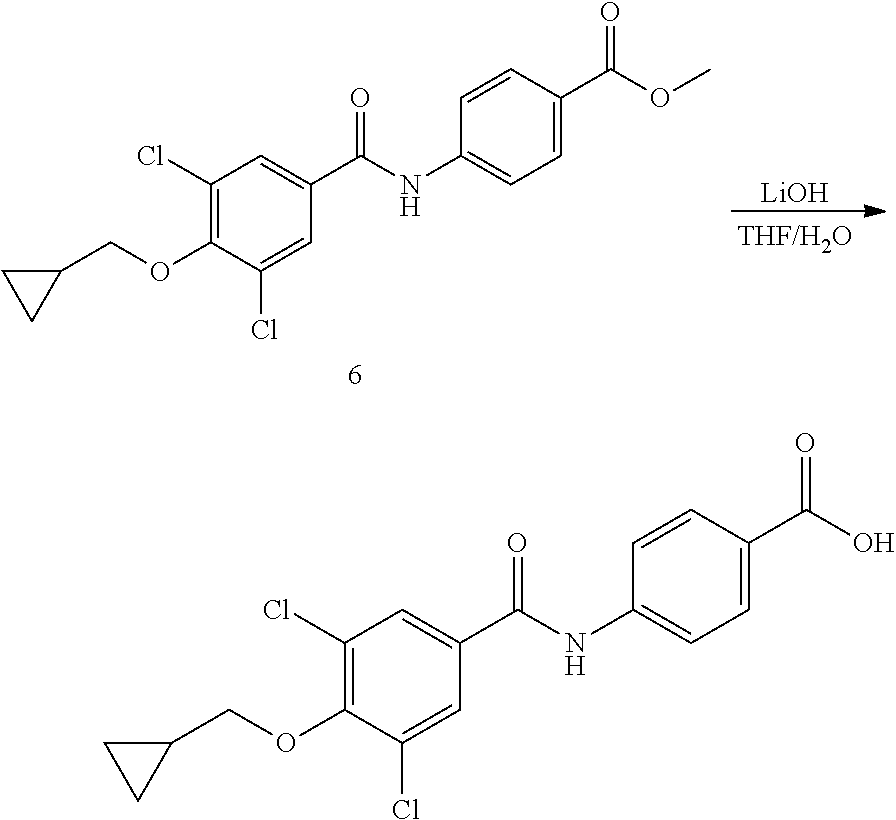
[LiOH].O(C1=C(Cl)C=C(C(NC2=CC=C(C(OC)=O)C=C2)=O)C=C1Cl)CC1CC1.O(C1=C(Cl)C=C(C(NC2=CC=C(C(O)=O)C=C2)=O)C=C1Cl)CC1CC1
